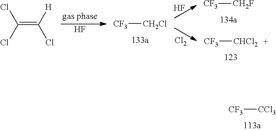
F.F.[Cl2].C(=C([H])Cl)(Cl)Cl.[CF3][CH2Cl].[CF3][CH2F].[CF3][CHCl2].[CF3][CCl3]
